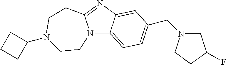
N12C3=CC=C(CN4CC(F)CC4)C=C3N=C1CCN(C1CCC1)CC2
